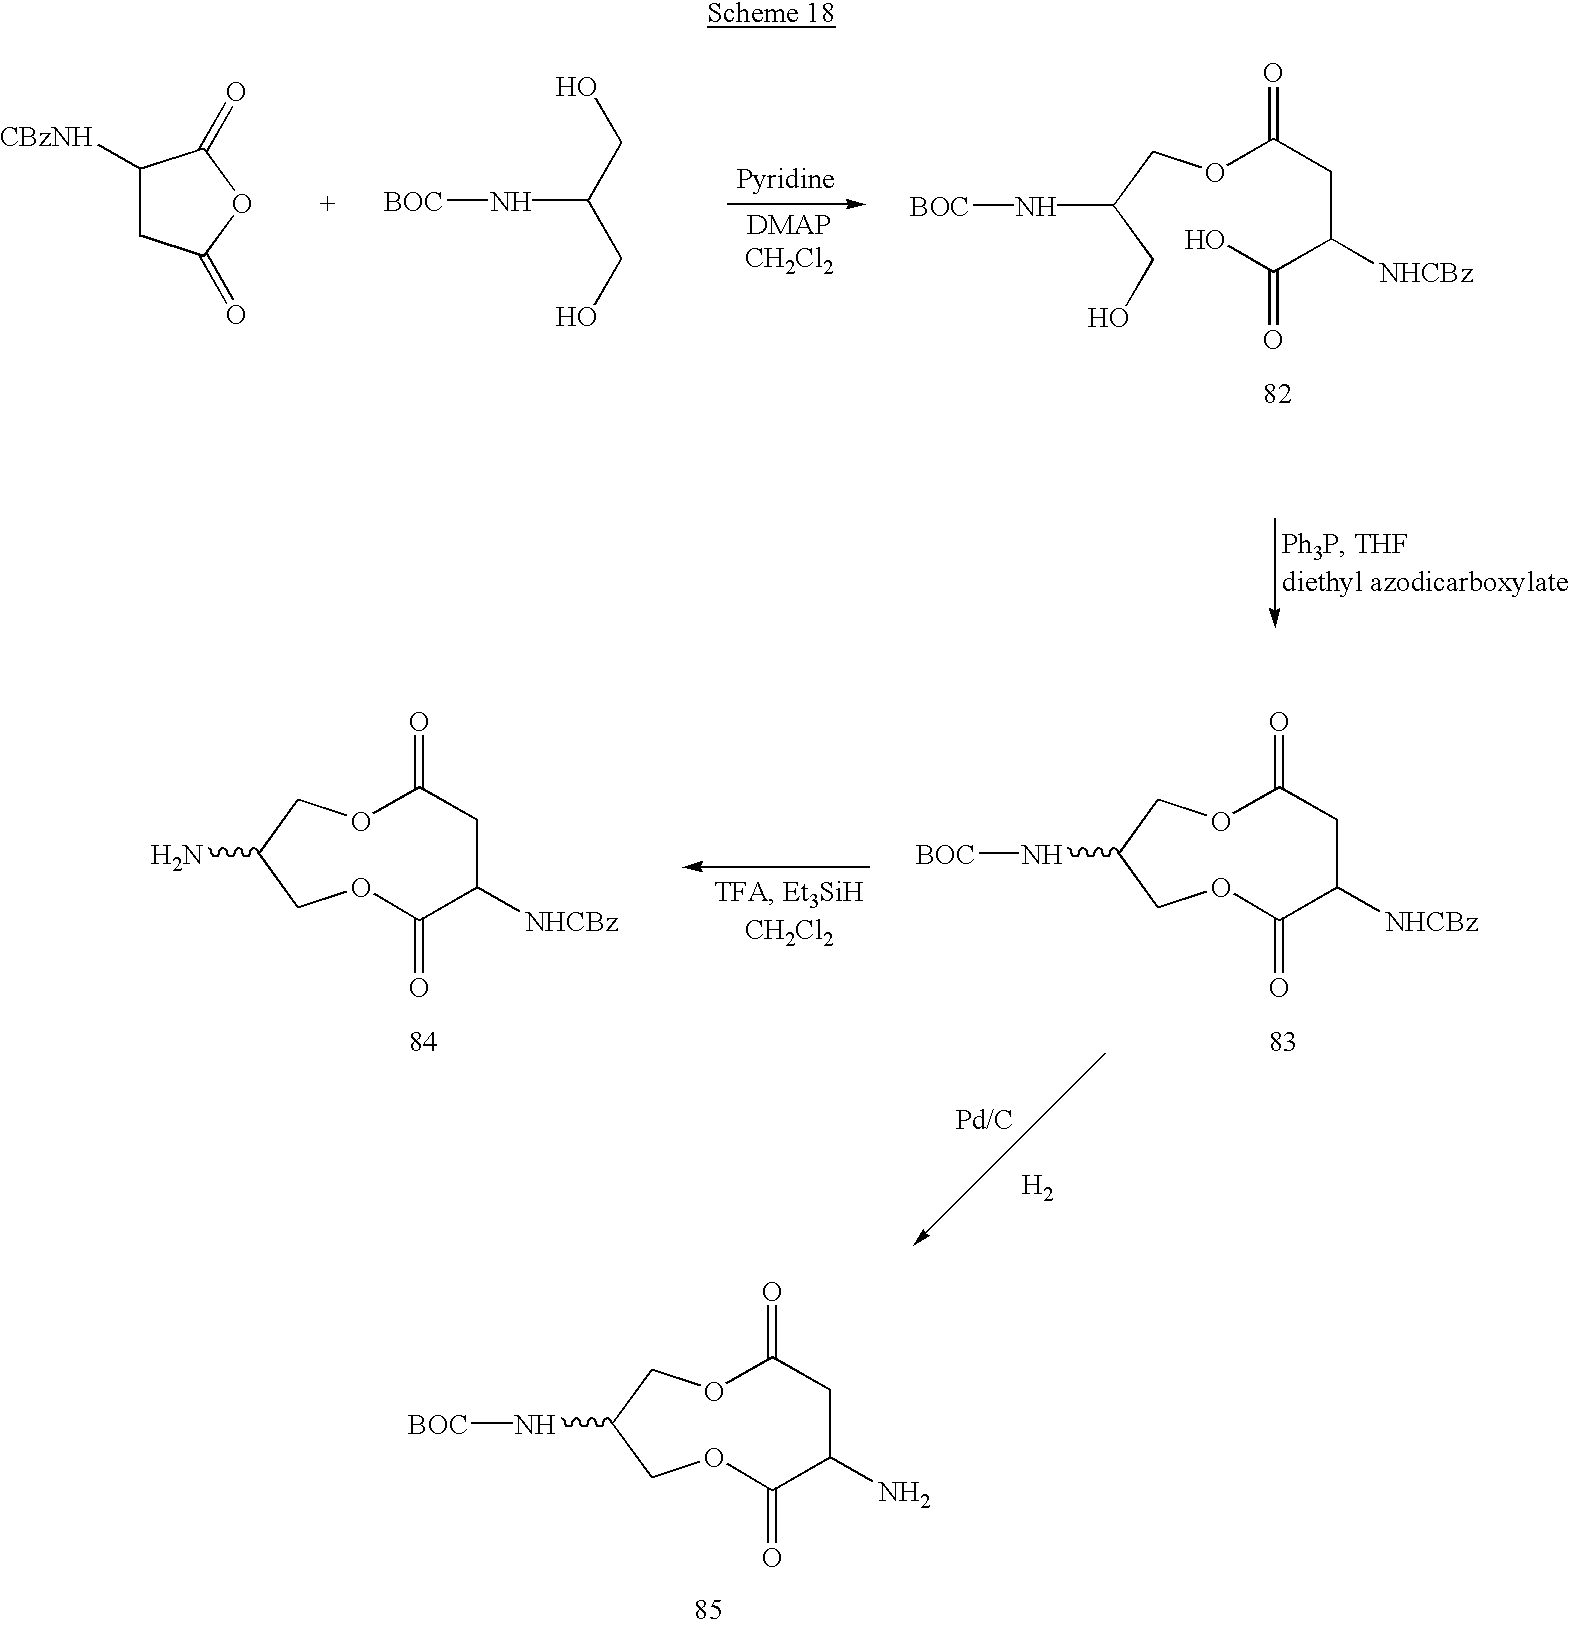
C1([CBzNH])CC(=O)OC1=O.OCC(CO)N[BOC].O(C(CC(C(O)=O)[NHCBz])=O)CC(CO)N[BOC].[H2].O1C(=O)CC([NHCBz])C(=O)OCC(N[BOC])C1.O1C(=O)CC([NHCBz])C(=O)OCC(N)C1.O1C(=O)CC(N)C(=O)OCC(N[BOC])C1
